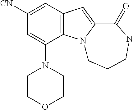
C1([CN])=CC2=C(C(N3CCOCC3)=C1)N1C(=C2)C(=O)NCCC1
